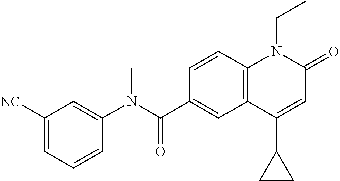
C1(N(C(C2=CC3=C(C=C2)N(CC)C(=O)C=C3C2CC2)=O)C)=CC([NC])=CC=C1
